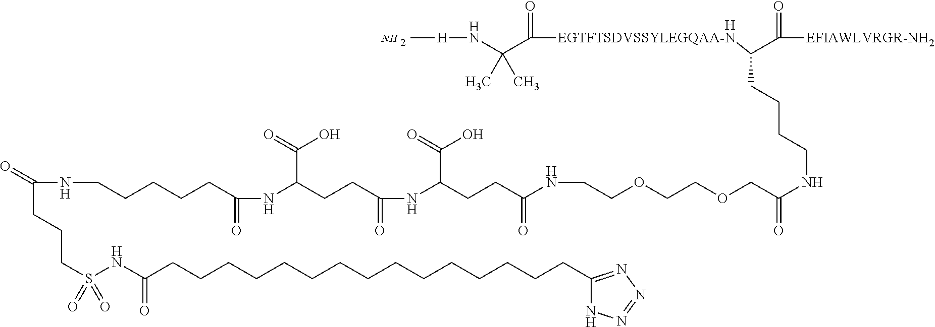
[H].C[H]NC(C(=O)[EGTFTSDVSSYLEGQAA-N]C(C(=O)[EFIAWLVRGR-NH2])CCCCNC(COCCOCCNC(CCC(NC(=O)CCC(C(=O)O)NC(=O)CCCCCNC(CCCS(=O)(=O)NC(CCCCCCCCCCCCCCCC1=NN=NN1)=O)=O)C(=O)O)=O)=O)(C)C.N
